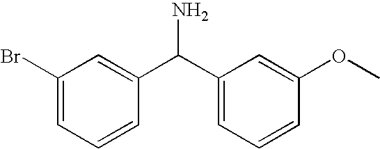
C1(Br)=CC=CC(C(C2=CC=CC(OC)=C2)N)=C1
